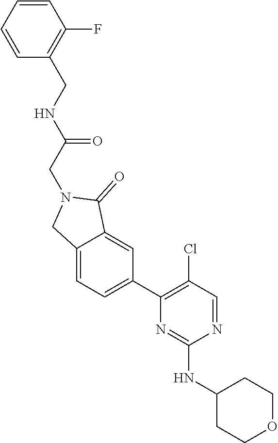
C1=CC=CC(CNC(=O)CN2CC3=CC=C(C4=C(Cl)C=NC(NC5CCOCC5)=N4)C=C3C2=O)=C1F
